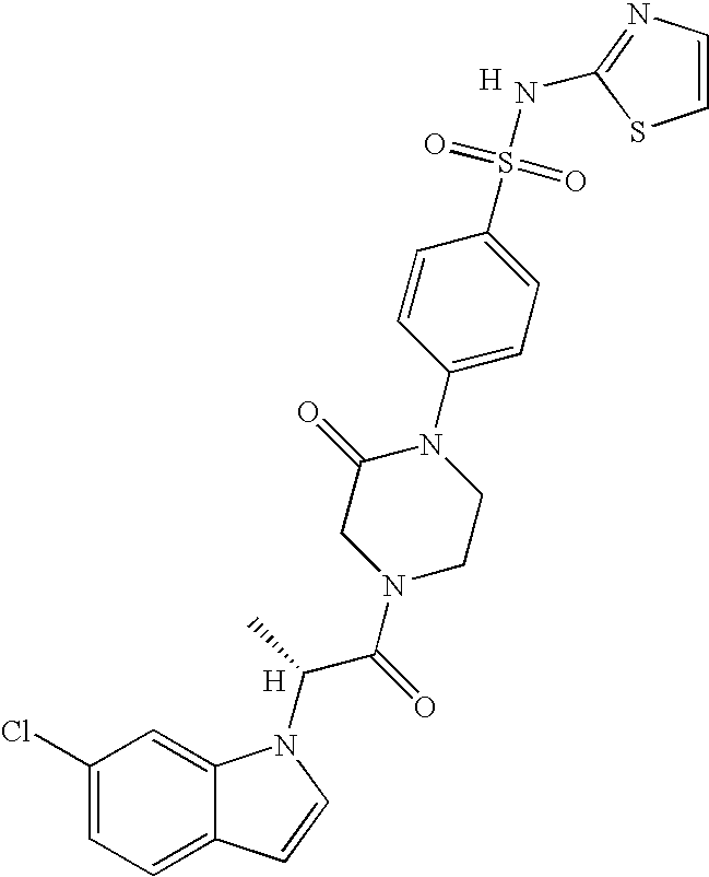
C1(Cl)=CC=C2C(=C1)N(C(C(N1CCN(C3=CC=C(S(=O)(=O)NC4=NC=CS4)C=C3)C(=O)C1)=O)C)C=C2.[H].[H]
